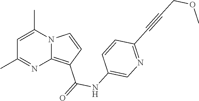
C1=C(C)N2C(=C(C(=O)NC3=CN=C(C#CCOC)C=C3)C=C2)N=C1C
